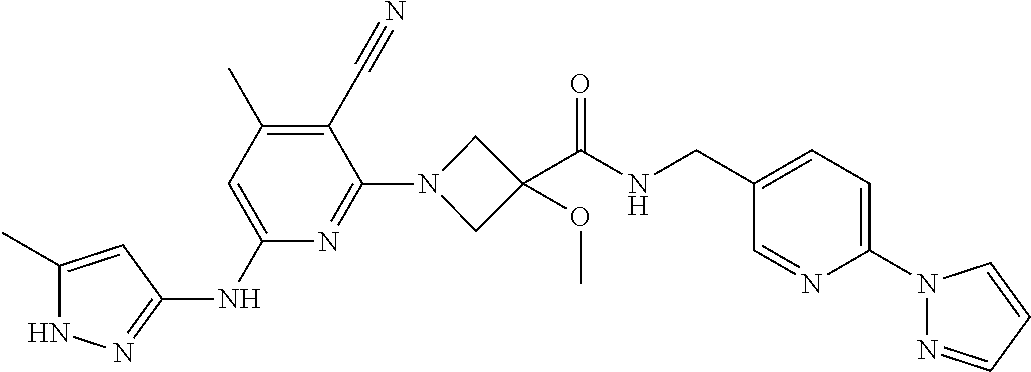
N1C(C)=CC(NC2=CC(C)=C(C#N)C(N3CC(C(NCC4=CC=C(N5N=CC=C5)N=C4)=O)(OC)C3)=N2)=N1
